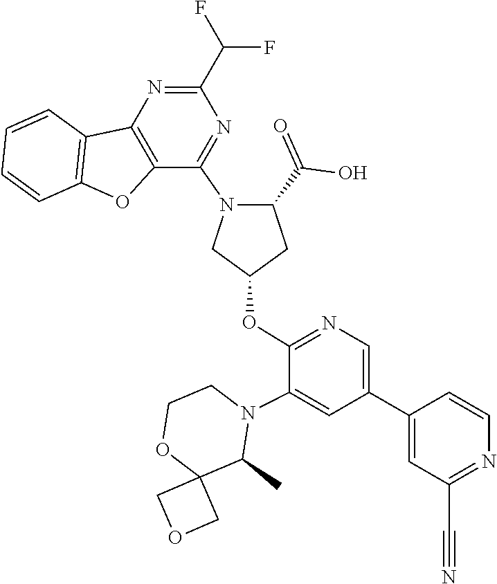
C12(COC1)OCCN(C1=CC(C3=CC(C#N)=NC=C3)=CN=C1OC1CN(C3=NC(C(F)F)=NC4=C3OC3=C4C=CC=C3)C(C(=O)O)C1)C2C
